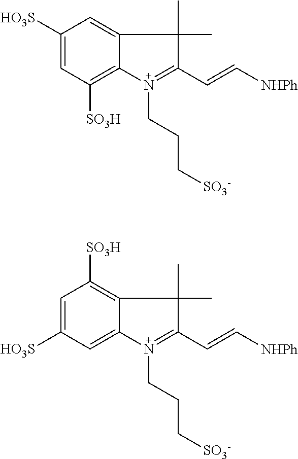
C1([HO3S])=CC([SO3H])=C2C(=C1)C(C)(C)C(C=C[NHPh])=N2CCC[SO3-].C1=C([HO3S])C=C2C(=C1[SO3H])C(C)(C)C(C=C[NHPh])=N2CCC[SO3-]
